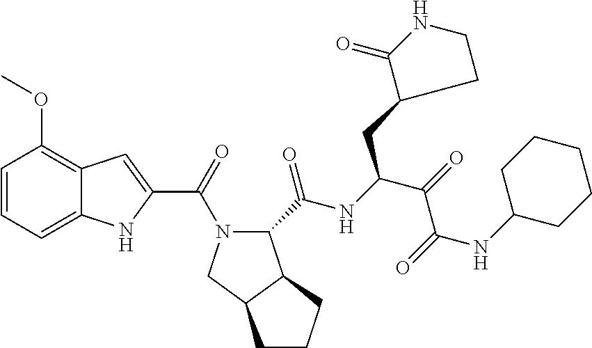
C1=CC=C2C(=C1OC)C=C(C(=O)N1C(C(NC(C(=O)C(=O)NC3CCCCC3)CC3C(=O)NCC3)=O)C3C(C1)CCC3)N2
